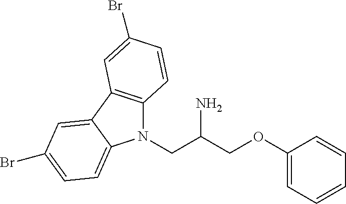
N1(CC(COC2=CC=CC=C2)N)C2=C(C3=CC(Br)=CC=C13)C=C(Br)C=C2
